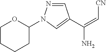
C1CCCC(N2N=CC(C(=C[CN])N)=C2)O1
